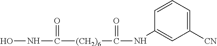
ONC([(CH2)6]C(NC1=CC([CN])=CC=C1)=O)=O
